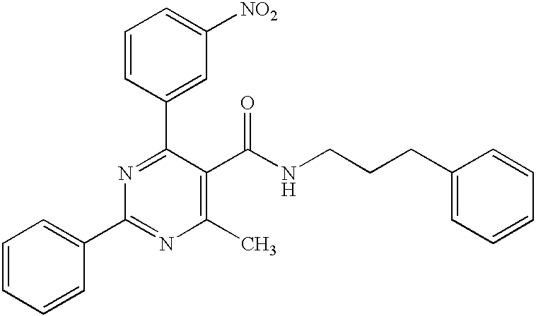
C1=CC(C2=NC(C3=CC=CC=C3)=NC(C)=C2C(NCCCC2=CC=CC=C2)=O)=CC([NO2])=C1
